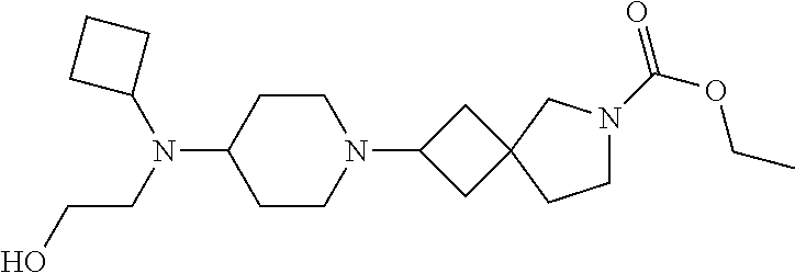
C1CC(N(CCO)C2CCC2)CCN1C1CC2(C1)CN(C(=O)OCC)CC2
